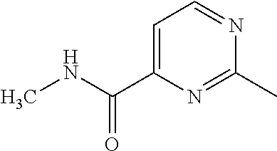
C1=C(C(NC)=O)N=C(C)N=C1
